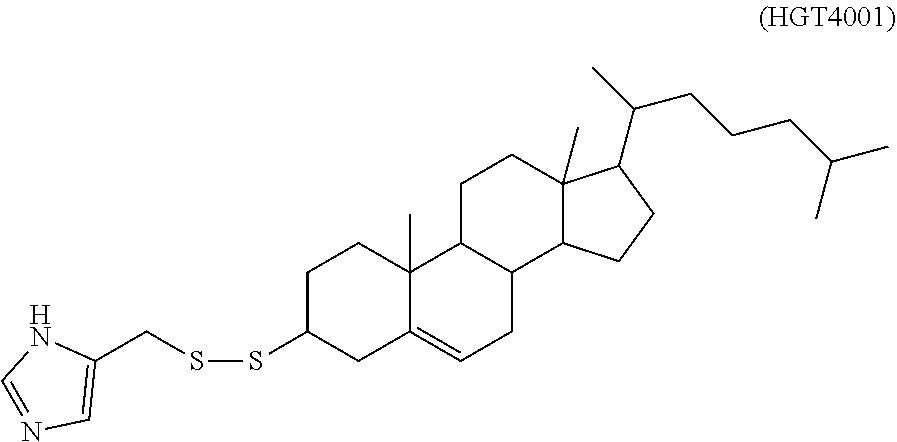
S(SC1CC2=CCC3C(C2(C)CC1)CCC1(C)C3CCC1C(CCCC(C)C)C)CC1=CN=CN1
